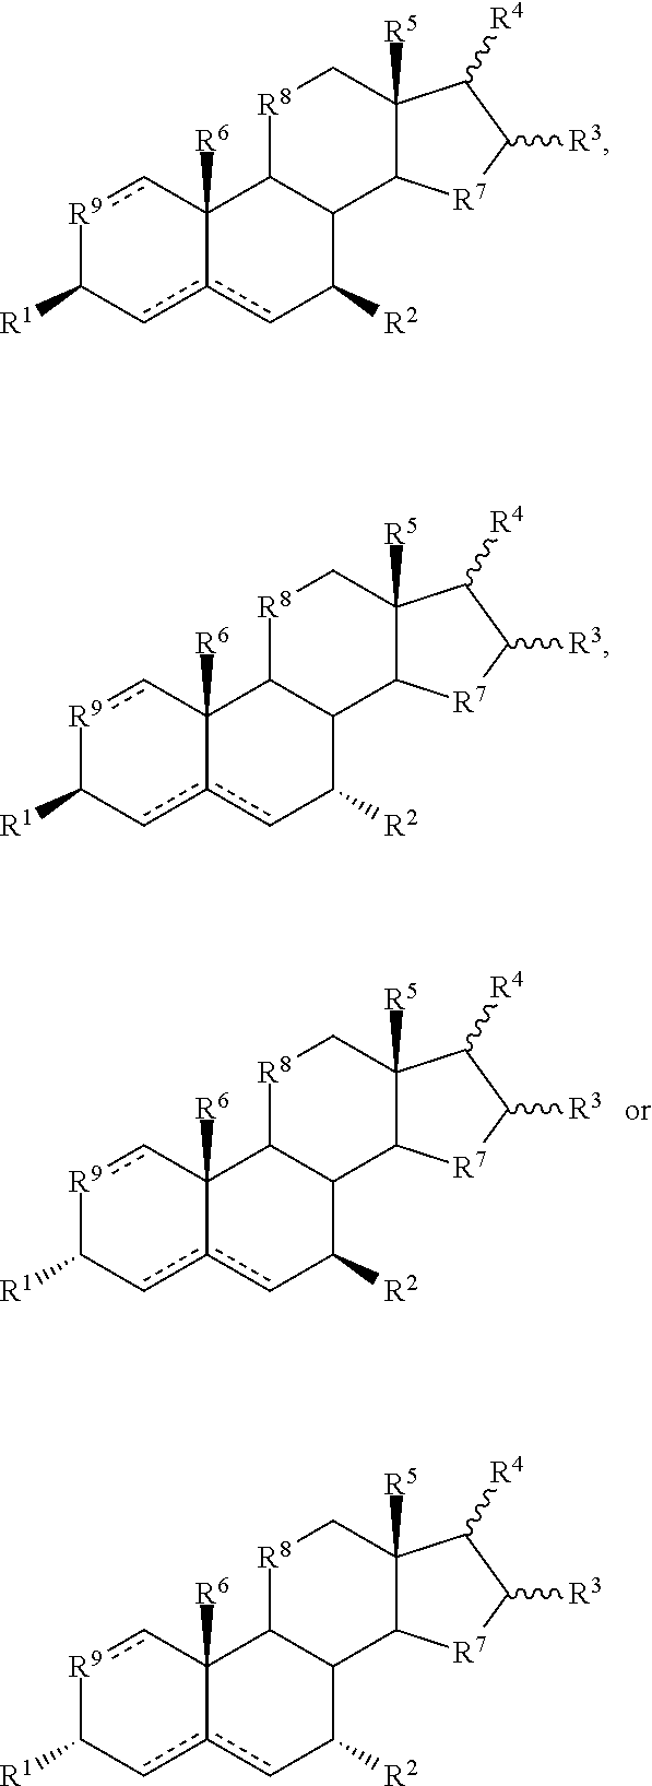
[R9]1cC2([R6])c(cC1[R1])cC([R2])C1C2[R8]CC2([R5])C1[R7]C([R3])C2[R4].[R9]1cC2([R6])c(cC1[R1])cC([R2])C1C2[R8]CC2([R5])C1[R7]C([R3])C2[R4].[R9]1cC2([R6])c(cC1[R1])cC([R2])C1C2[R8]CC2([R5])C1[R7]C([R3])C2[R4].[R9]1cC2([R6])c(cC1[R1])cC([R2])C1C2[R8]CC2([R5])C1[R7]C([R3])C2[R4]
